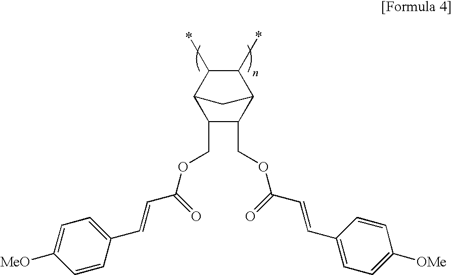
C1(COC(C=CC2=CC=C([MeO])C=C2)=O)C(COC(C=CC2=CC=C([OMe])C=C2)=O)C2C(*)C(*)C1C2
